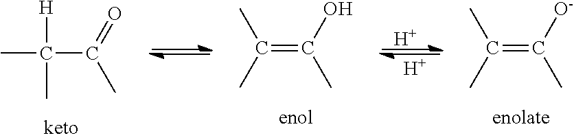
C(=C([O-])C)(C)C.C(=C(O)C)(C)C.C(C(=O)C)([H])(C)C.[H].[H]
